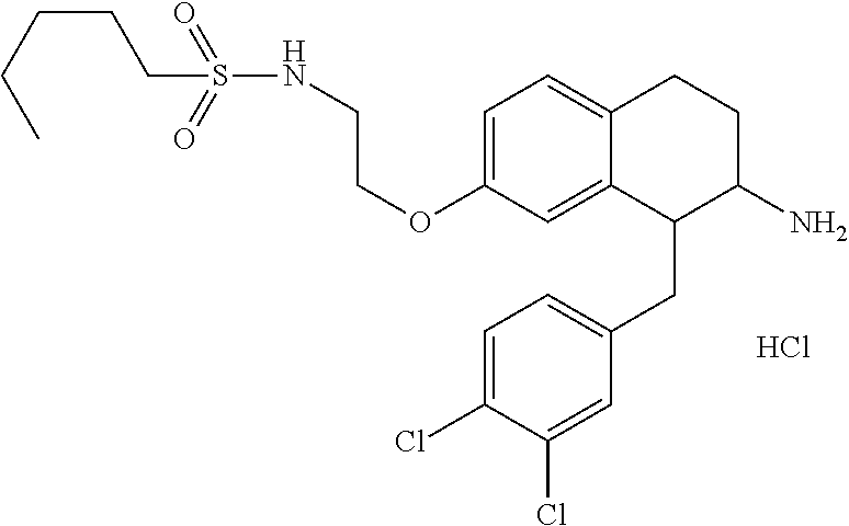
C1=C(OCCNS(=O)(=O)CCCCC)C=C2C(=C1)CCC(N)C2CC1=CC=C(Cl)C(Cl)=C1.Cl
